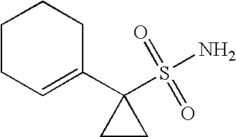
C1(C2(S(=O)(=O)N)CC2)=CCCCC1
